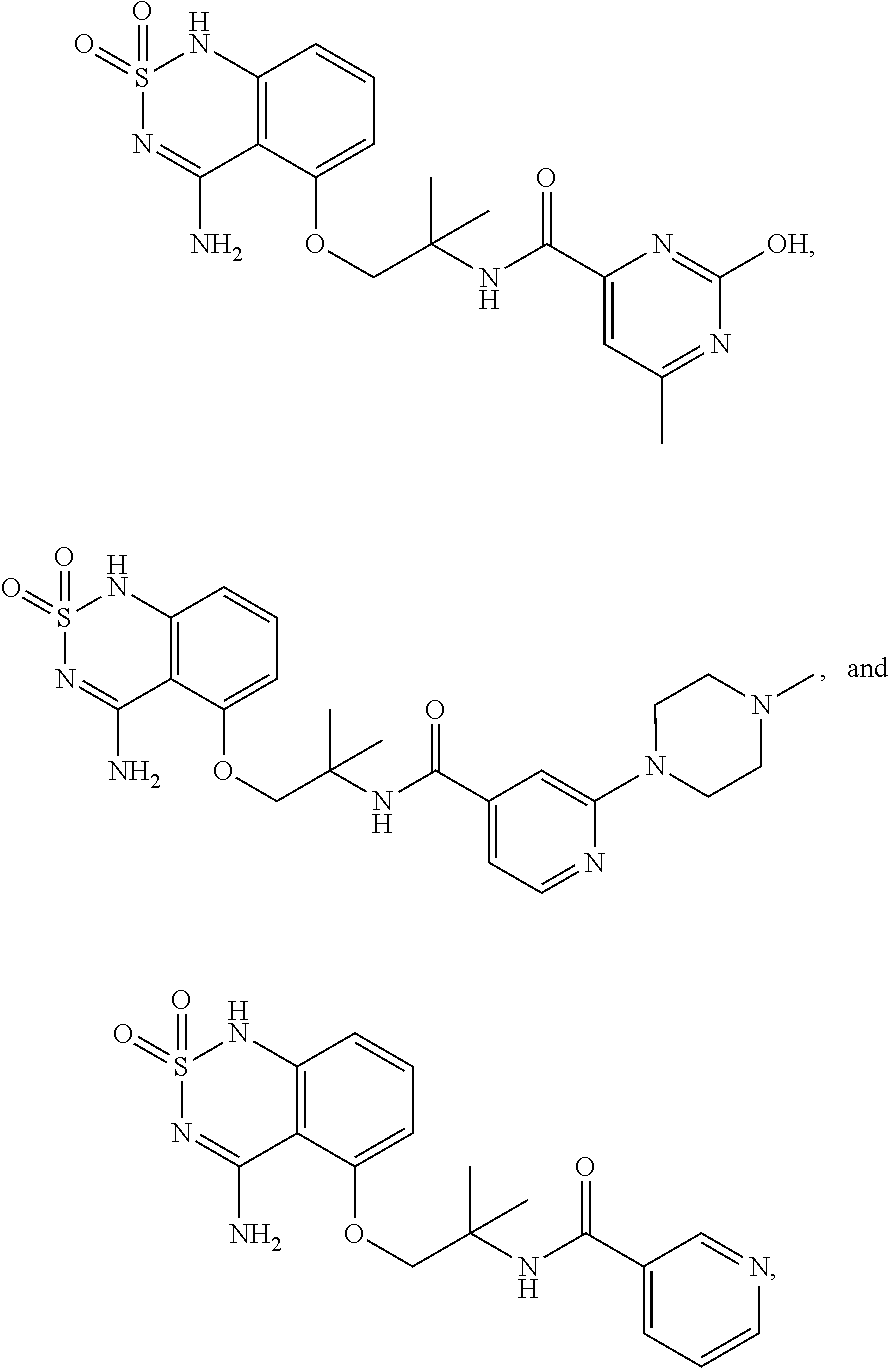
S1(=O)(=O)N=C(N)C2=C(N1)C=CC=C2OCC(C)(NC(=O)C1=CC=CN=C1)C.S1(=O)(=O)N=C(N)C2=C(N1)C=CC=C2OCC(C)(NC(=O)C1=CC(C)=NC([OH])=N1)C.S1(=O)(=O)N=C(N)C2=C(N1)C=CC=C2OCC(C)(NC(=O)C1=CC=NC(N2CCN(C)CC2)=C1)C
